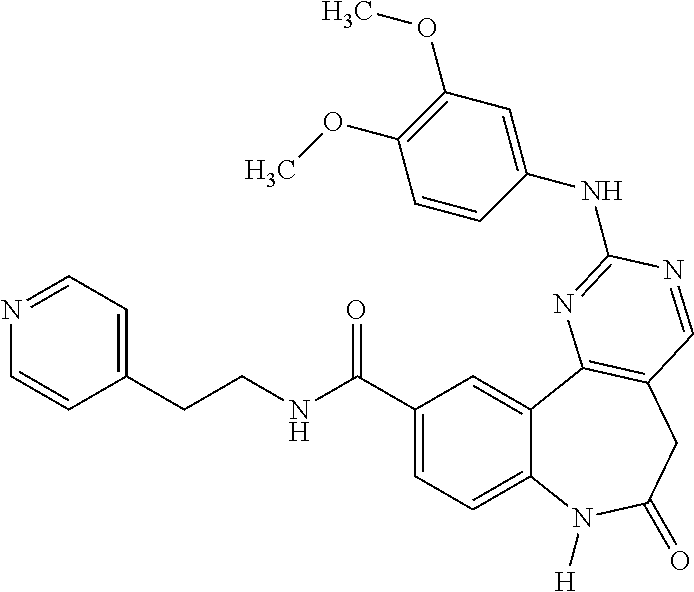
C1(C(NCCC2=CC=NC=C2)=O)=CC=C2C(=C1)C1=C(CC(=O)N2[H])C=NC(NC2=CC(OC)=C(OC)C=C2)=N1
